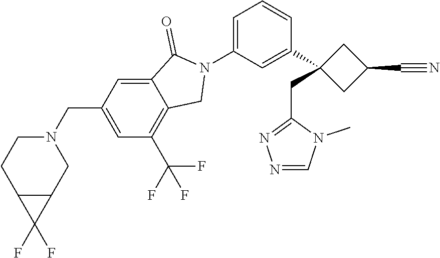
C1(CN2CCC3C(F)(F)C3C2)=CC(C(F)(F)F)=C2C(=C1)C(=O)N(C1=CC=CC(C3(CC4=NN=CN4C)CC(C#N)C3)=C1)C2
